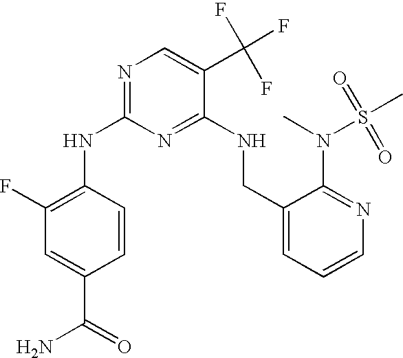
C1(NC2=C(F)C=C(C(N)=O)C=C2)=NC=C(C(F)(F)F)C(NCC2=CC=CN=C2N(C)S(C)(=O)=O)=N1
